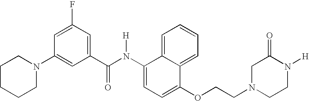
C1=C2C(=CC=C1)C(OCCN1CCN([H])C(=O)C1)=CC=C2N(C(C1=CC(F)=CC(N2CCCCC2)=C1)=O)[H]
